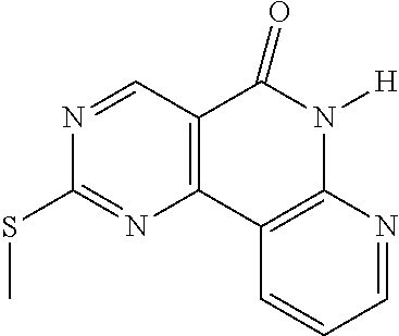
N1=CC2=C(N=C1SC)C1=C(N([H])C2=O)N=CC=C1
